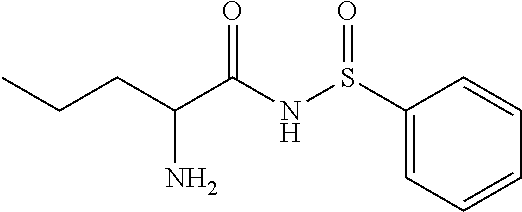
S(NC(C(CCC)N)=O)(=O)C1=CC=CC=C1
